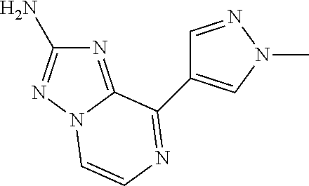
N1=C2N(N=C1N)C=CN=C2C1=CN(C)N=C1
